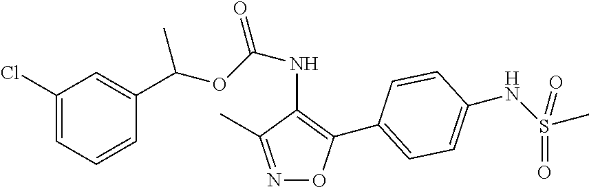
C1(Cl)=CC=CC(C(OC(NC2=C(C3=CC=C(NS(C)(=O)=O)C=C3)ON=C2C)=O)C)=C1
